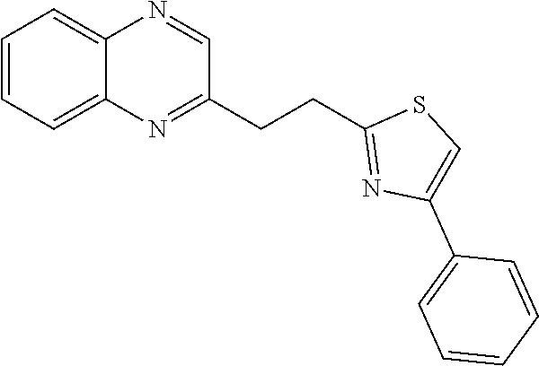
C1=CC=C2C(=C1)N=CC(CCC1=NC(C3=CC=CC=C3)=CS1)=N2
